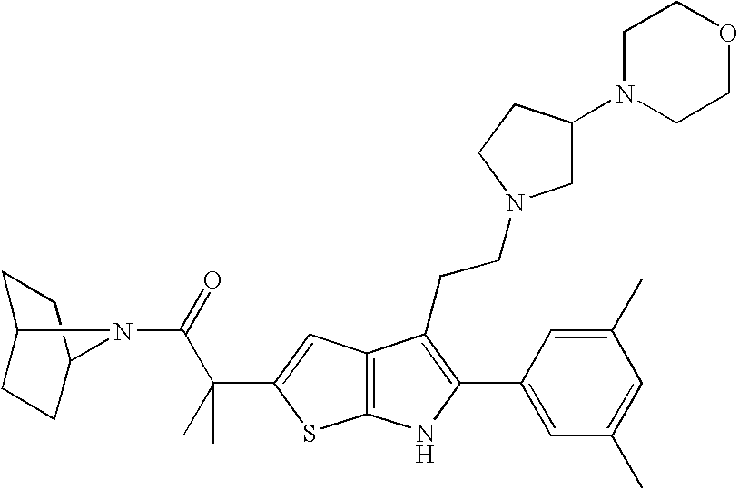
C1C2CCC(C1)N2C(=O)C(C)(C1=CC2=C(S1)NC(C1=CC(C)=CC(C)=C1)=C2CCN1CC(N2CCOCC2)CC1)C
